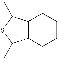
C12C(CCCC1)C(C)SC2C
